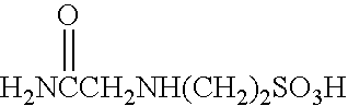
[H2NCCH2NH(CH2)2SO3H]=O
